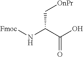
N(C(C(O)=O)C[OnPr])[Fmoc]
